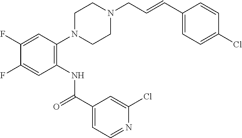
C1(F)=CC(N2CCN(CC=CC3=CC=C(Cl)C=C3)CC2)=C(NC(C2=CC=NC(Cl)=C2)=O)C=C1F
